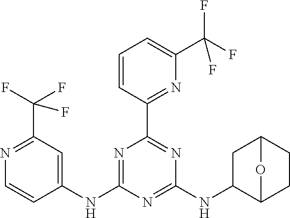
N1=C(C(F)(F)F)C=C(NC2=NC(C3=NC(C(F)(F)F)=CC=C3)=NC(NC3C4CCC(C3)O4)=N2)C=C1
